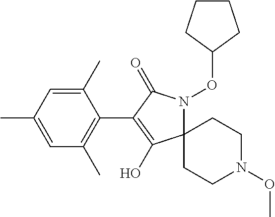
C12(N(OC3CCCC3)C(=O)C(C3=C(C)C=C(C)C=C3C)=C1O)CCN(OC)CC2
